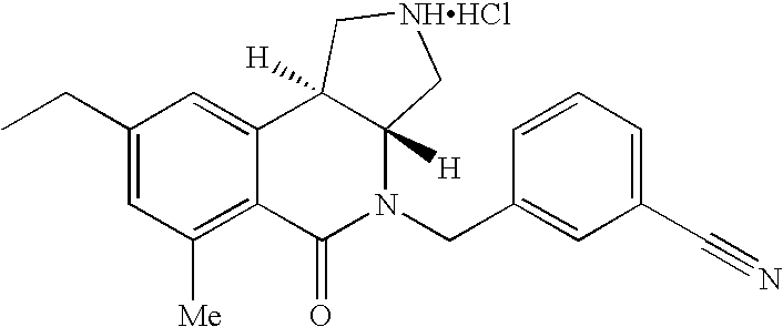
C1(CC)=CC([Me])=C2C(=C1)C1([H])C([H])(N(CC3=CC(C#N)=CC=C3)C2=O)C[NHHCl]C1
